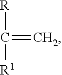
C(=C)([R])[R1]
